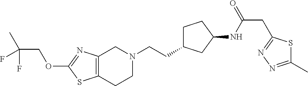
C12=C(CCN(CCC3CCC(NC(CC4=NN=C(C)S4)=O)C3)C1)SC(OCC(C)(F)F)=N2
